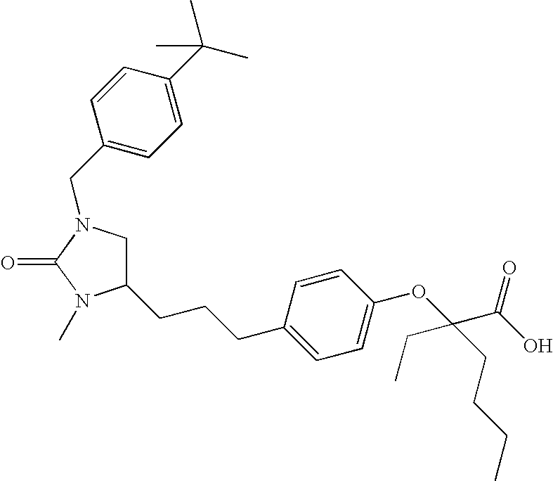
C1=CC(CCCC2CN(CC3=CC=C(C(C)(C)C)C=C3)C(=O)N2C)=CC=C1OC(C(O)=O)(CC)CCCC
